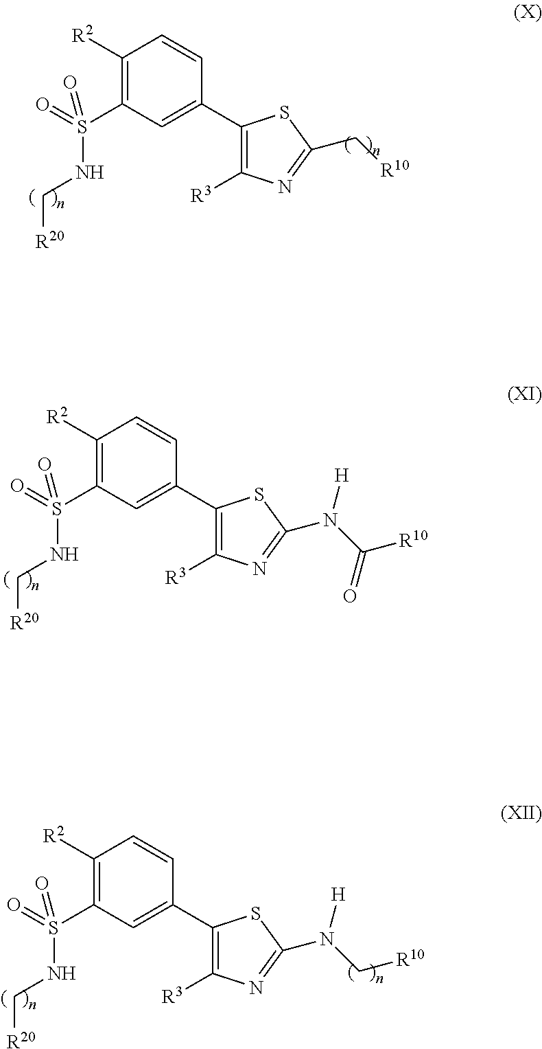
C1([R2])=C(S(=O)(=O)NC[R20])C=C(C2=C([R3])N=C(N(C([R10])=O)[H])S2)C=C1.C1([R2])=C(S(=O)(=O)NC[R20])C=C(C2=C([R3])N=C(C[R10])S2)C=C1.C1([R2])=C(S(=O)(=O)NC[R20])C=C(C2=C([R3])N=C(N(C[R10])[H])S2)C=C1
